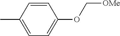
C1=CC(C)=CC=C1OC[OMe]
